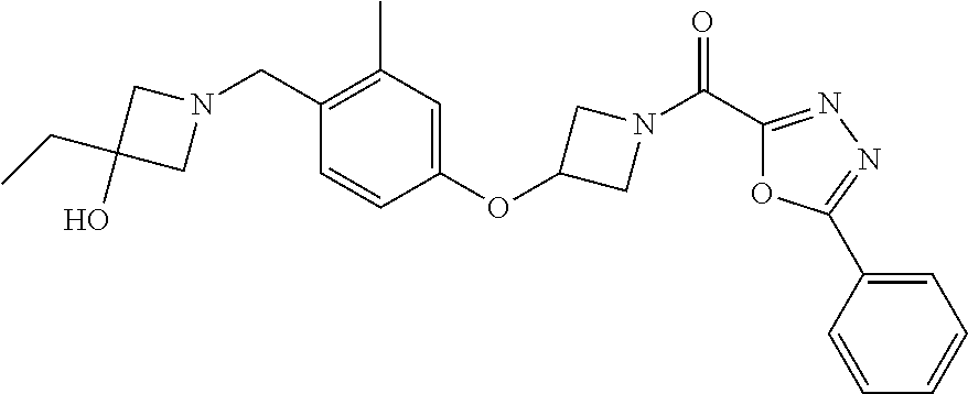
N1(CC2=C(C)C=C(OC3CN(C(C4=NN=C(C5=CC=CC=C5)O4)=O)C3)C=C2)CC(CC)(O)C1
